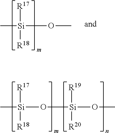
C[Si](OC)([R17])[R18].C[Si](O[Si](OC)([R19])[R20])([R17])[R18]
